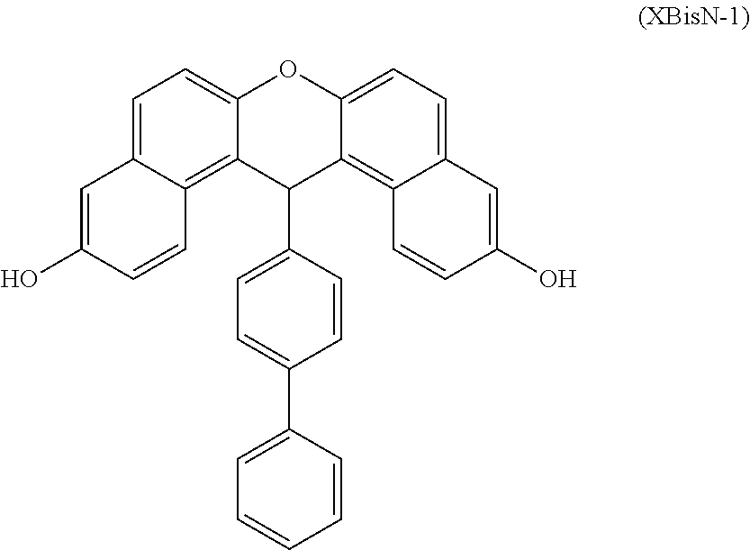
C12=C3C=CC(O)=CC3=CC=C1OC1=CC=C3C=C(O)C=CC3=C1C2C1=CC=C(C2=CC=CC=C2)C=C1
